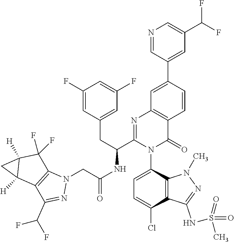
C1(F)=CC(CC(C2=NC3=C(C(=O)N2C2=CC=C(Cl)C4=C2N(C)N=C4NS(=O)(=O)C)C=CC(C2=CC(C(F)F)=CN=C2)=C3)NC(CN2C3=C(C(C(F)F)=N2)C2([H])C([H])(C3(F)F)C2)=O)=CC(F)=C1
